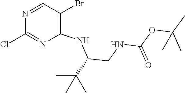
N1=CC(Br)=C(NC(CNC(OC(C)(C)C)=O)C(C)(C)C)N=C1Cl
